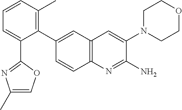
C1(C2=CC3=C(C=C2)N=C(N)C(N2CCOCC2)=C3)=C(C)C=CC=C1C1=NC(C)=CO1
